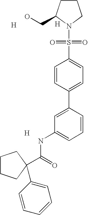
[H].[H].[H].C1=C(C2=CC=C(S(=O)(=O)N3C(CO)CCC3)C=C2)C=CC=C1NC(=O)C1(C2=CC=CC=C2)CCCC1
